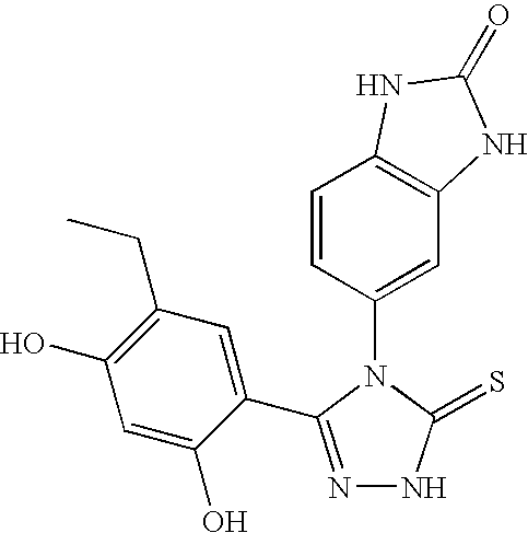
C1=CC(N2C(=S)NN=C2C2=CC(CC)=C(O)C=C2O)=CC2=C1NC(=O)N2
